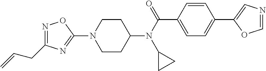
C1CC(N(C(C2=CC=C(C3=CN=CO3)C=C2)=O)C2CC2)CCN1C1=NC(CC=C)=NO1
